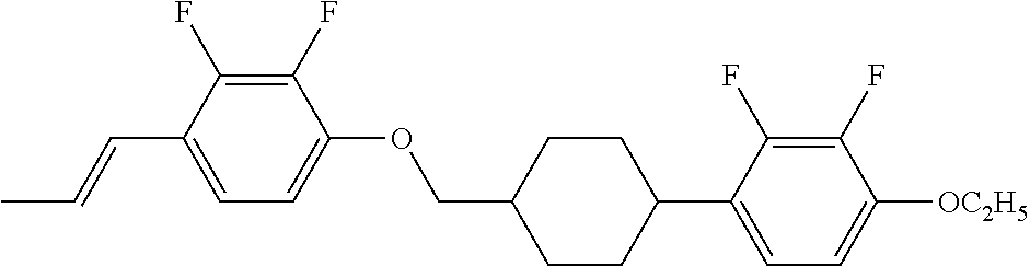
C1(F)=C(F)C(C=CC)=CC=C1OCC1CCC(C2=CC=C([OC2H5])C(F)=C2F)CC1
